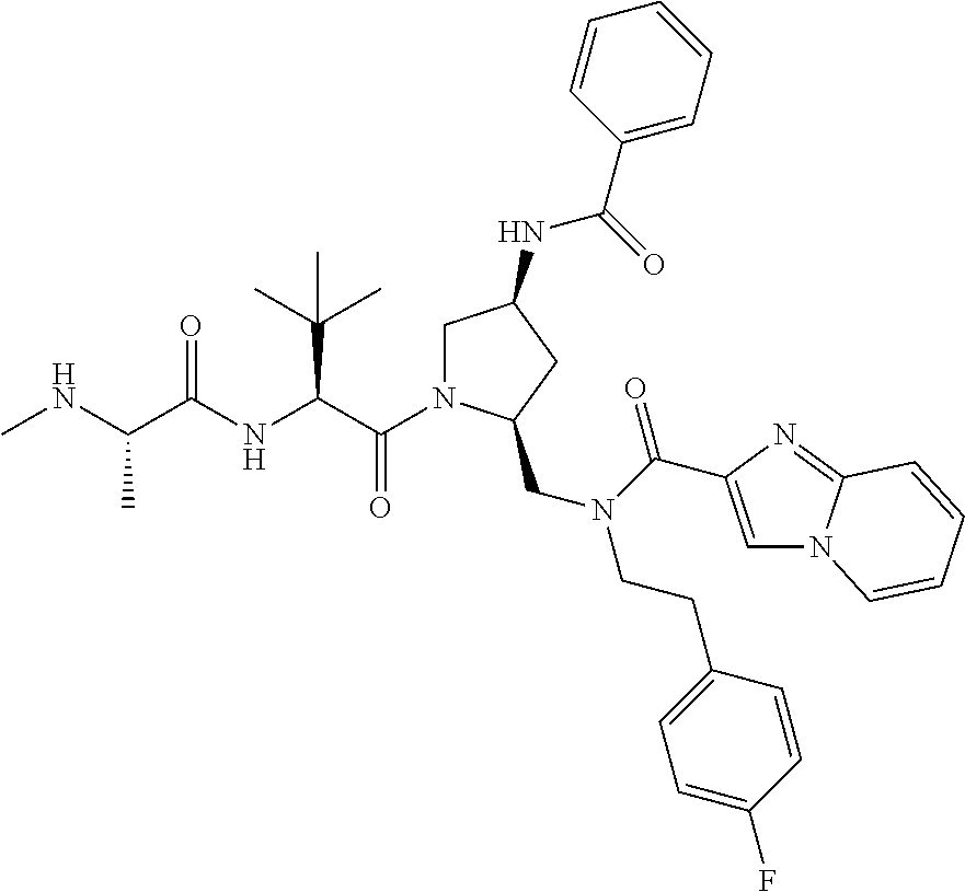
C(C(NC(C(NC)C)=O)C(C)(C)C)(=O)N1CC(NC(C2=CC=CC=C2)=O)CC1CN(C(=O)C1=CN2C(=N1)C=CC=C2)CCC1=CC=C(F)C=C1
